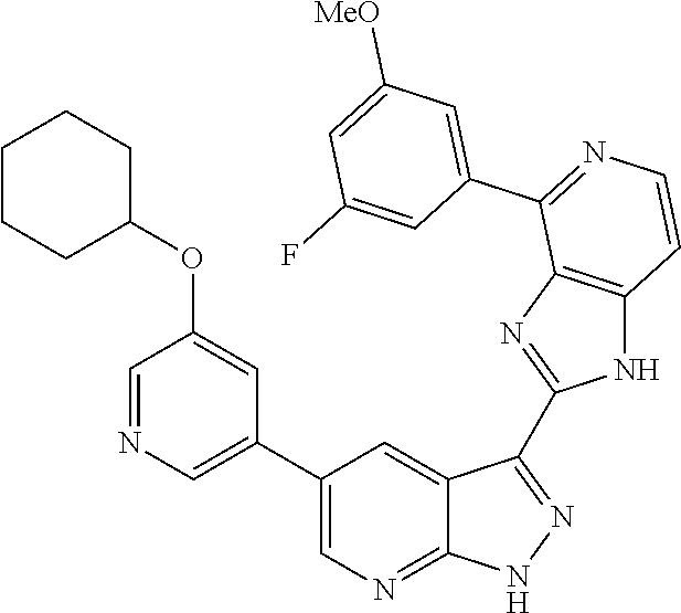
C1=NC=C(C2=CN=C3C(=C2)C(C2=NC4=C(N2)C=CN=C4C2=CC([MeO])=CC(F)=C2)=NN3)C=C1OC1CCCCC1
